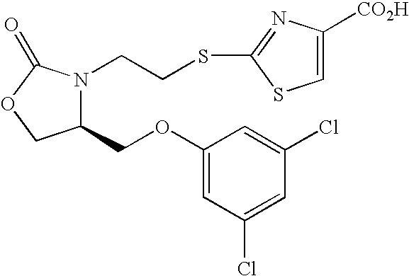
C1(COC2=CC(Cl)=CC(Cl)=C2)N(CCSC2=NC([CO2H])=CS2)C(=O)OC1
